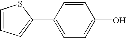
C1(C2=CC=C(O)C=C2)=CC=CS1
